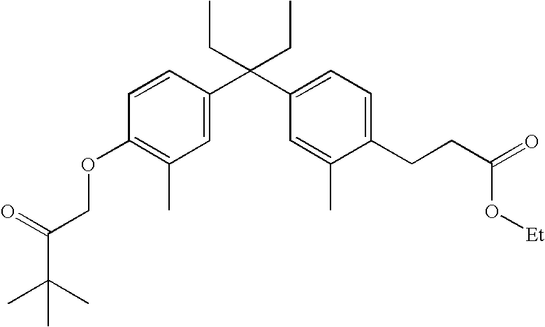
C1=C(C(C2=CC=C(CCC(=O)O[Et])C(C)=C2)(CC)CC)C=CC(OCC(C(C)(C)C)=O)=C1C
